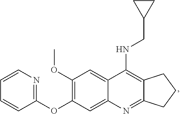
C12=C(NCC3CC3)C3=CC(OC)=C(OC4=NC=CC=C4)C=C3N=C1CCC2
